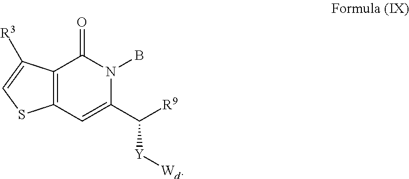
C12=C(C=C(C([Y][Wd])[R9])N(B)C1=O)SC=C2[R3]
